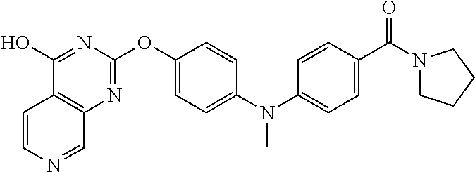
C1(O)=NC(OC2=CC=C(N(C3=CC=C(C(N4CCCC4)=O)C=C3)C)C=C2)=NC2=C1C=CN=C2
